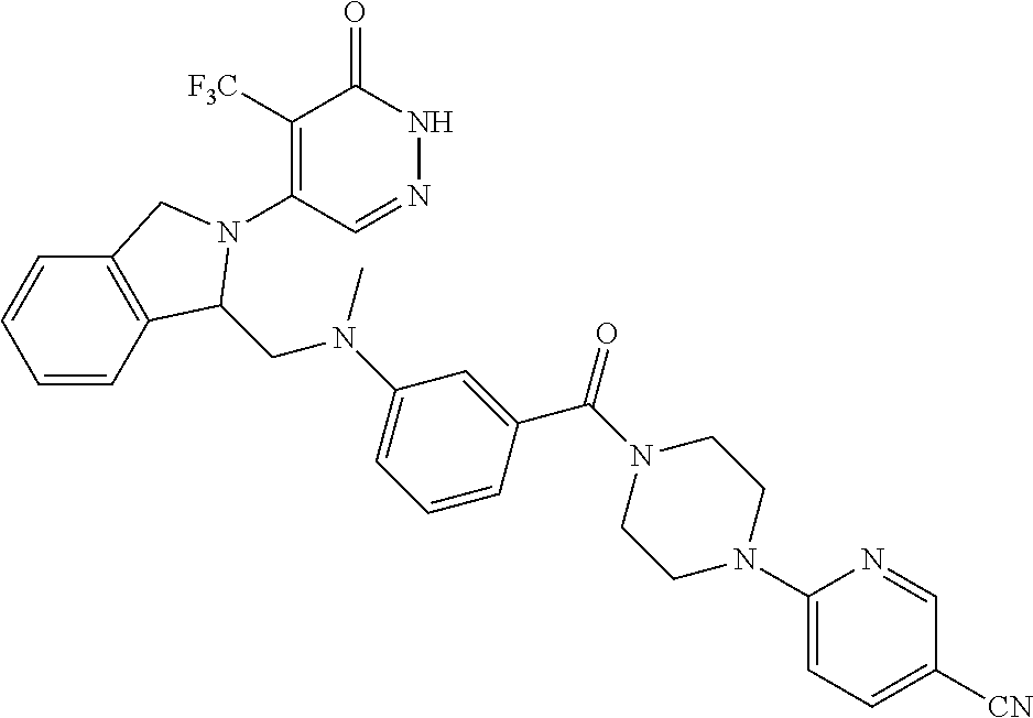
C1([F3C])=C(N2C(CN(C3=CC=CC(C(N4CCN(C5=CC=C([CN])C=N5)CC4)=O)=C3)C)C3=C(C=CC=C3)C2)C=NNC1=O
